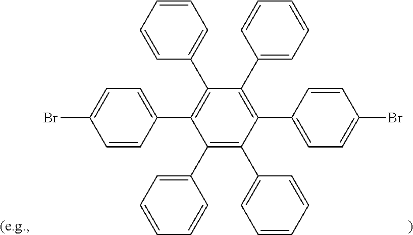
C1(C2=CC=CC=C2)=C(C2=CC=CC=C2)C(C2=CC=C(Br)C=C2)=C(C2=CC=CC=C2)C(C2=CC=CC=C2)=C1C1=CC=C(Br)C=C1
